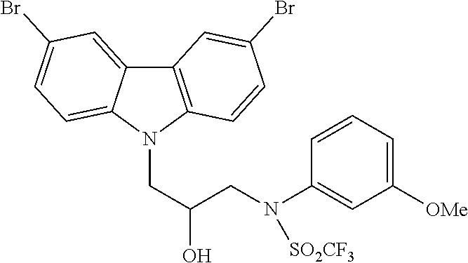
C12=C(N(CC(CN(C3=CC([OMe])=CC=C3)[SO2CF3])O)C3=CC=C(Br)C=C13)C=CC(Br)=C2
